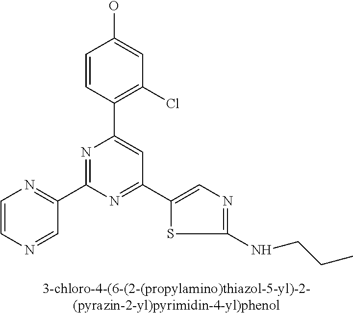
C1=CC(C2=CC(C3=CN=C(NCCC)S3)=NC(C3=NC=CN=C3)=N2)=C(Cl)C=C1O
